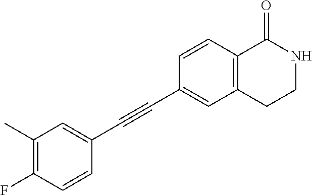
C1(C)=C(F)C=CC(C#CC2=CC3=C(C=C2)C(=O)NCC3)=C1
